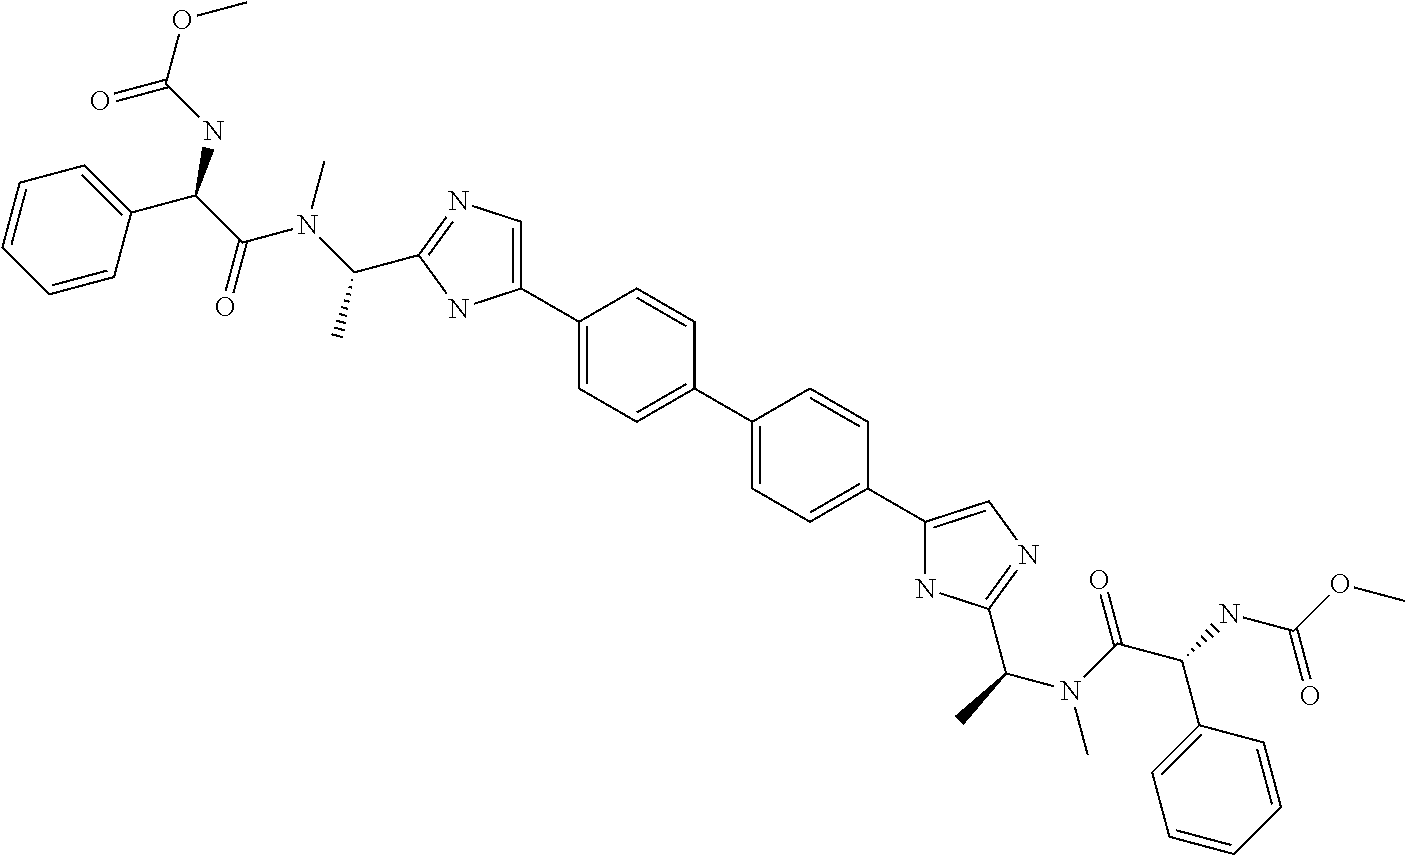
C1=C(C2=CN=C(C(N(C)C(C(C3=CC=CC=C3)NC(=O)OC)=O)C)N2)C=CC(C2=CC=C(C3=CN=C(C(N(C)C(C(NC(OC)=O)C4=CC=CC=C4)=O)C)N3)C=C2)=C1
